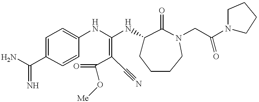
N(C(NC1CCCCN(CC(N2CCCC2)=O)C1=O)=C(C(=O)O[Me])C#N)C1=CC=C(C(=N)N)C=C1
